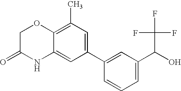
C1C(=O)NC2=CC(C3=CC(C(O)C(F)(F)F)=CC=C3)=CC(C)=C2O1
